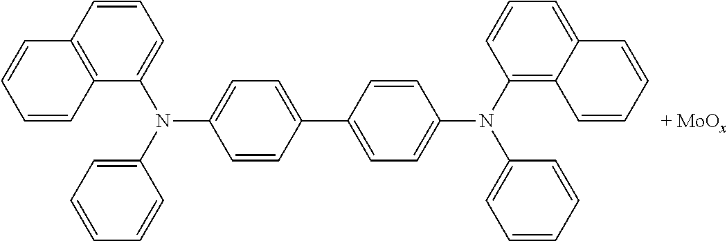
C1=CC2=C(C=C1)C=CC=C2N(C1=CC=C(C2=CC=C(N(C3=CC=CC=C3)C3=C4C(=CC=C3)C=CC=C4)C=C2)C=C1)C1=CC=CC=C1
